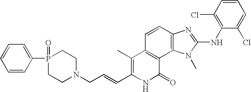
C1(C)=C(C=CCN2CCP(C3=CC=CC=C3)(=O)CC2)NC(=O)C2=C1C=CC1=C2N(C)C(NC2=C(Cl)C=CC=C2Cl)=N1
